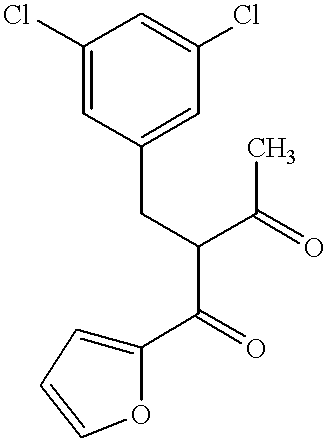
C1(Cl)=CC(CC(C(C)=O)C(=O)C2=CC=CO2)=CC(Cl)=C1
